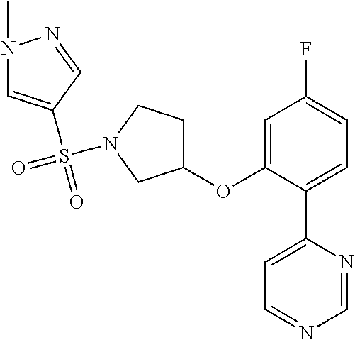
C1(OC2=CC(F)=CC=C2C2=CC=NC=N2)CCN(S(=O)(=O)C2=CN(C)N=C2)C1
